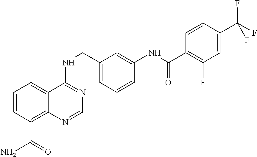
C1=CC(C(N)=O)=C2C(=C1)C(NCC1=CC=CC(NC(=O)C3=C(F)C=C(C(F)(F)F)C=C3)=C1)=NC=N2
